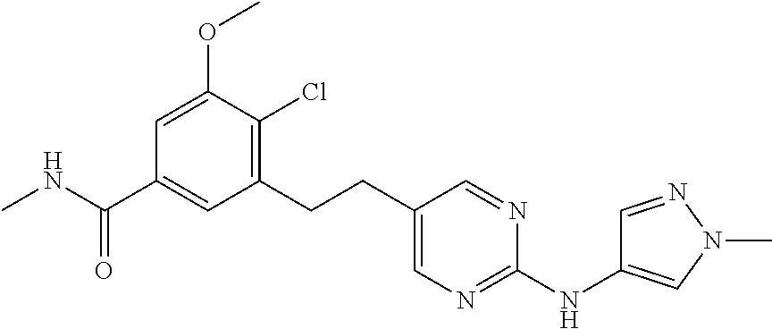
CNC(C1=CC(CCC2=CN=C(NC3=CN(C)N=C3)N=C2)=C(Cl)C(OC)=C1)=O
